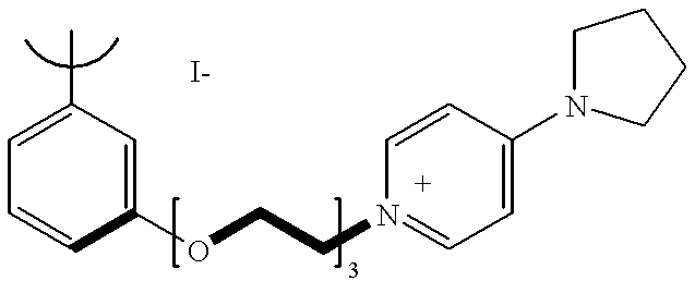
C1=C(C)C=C(OCCN2=CC=C(N3CCCC3)C=C2)C=C1
